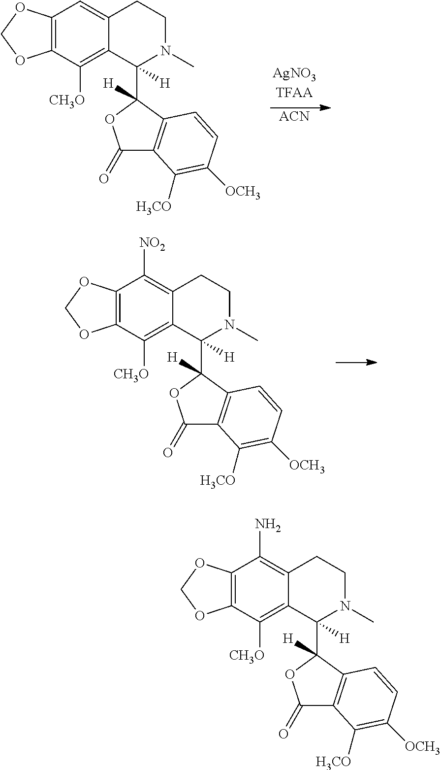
C12=C(C([CH3O])=C3C(=C1)CCN(C)C3(C1([H])OC(=O)C3=C1C=CC([OCH3])=C3[H3CO])[H])OCO2.[ACN].C12=C(C([CH3O])=C3C(=C1[NO2])CCN(C)C3(C1([H])OC(=O)C3=C1C=CC([OCH3])=C3[H3CO])[H])OCO2.C12=C(C([CH3O])=C3C(=C1N)CCN(C)C3(C1([H])OC(=O)C3=C1C=CC([OCH3])=C3[H3CO])[H])OCO2
